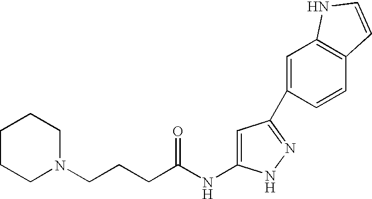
C1CCN(CCCC(NC2=CC(C3=CC4=C(C=C3)C=CN4)=NN2)=O)CC1
